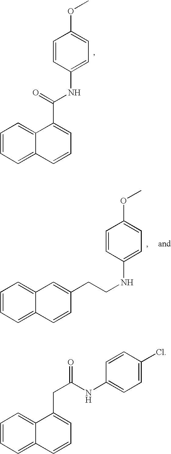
C1=CC=C2C(=C1)C(C(=O)NC1=CC=C(OC)C=C1)=CC=C2.C1=CC=C2C(=C1)C=C(CCNC1=CC=C(OC)C=C1)C=C2.C1=CC=C2C(=C1)C(CC(NC1=CC=C(Cl)C=C1)=O)=CC=C2
